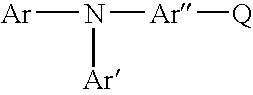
[Ar]N([Ar][Q])[Ar]
